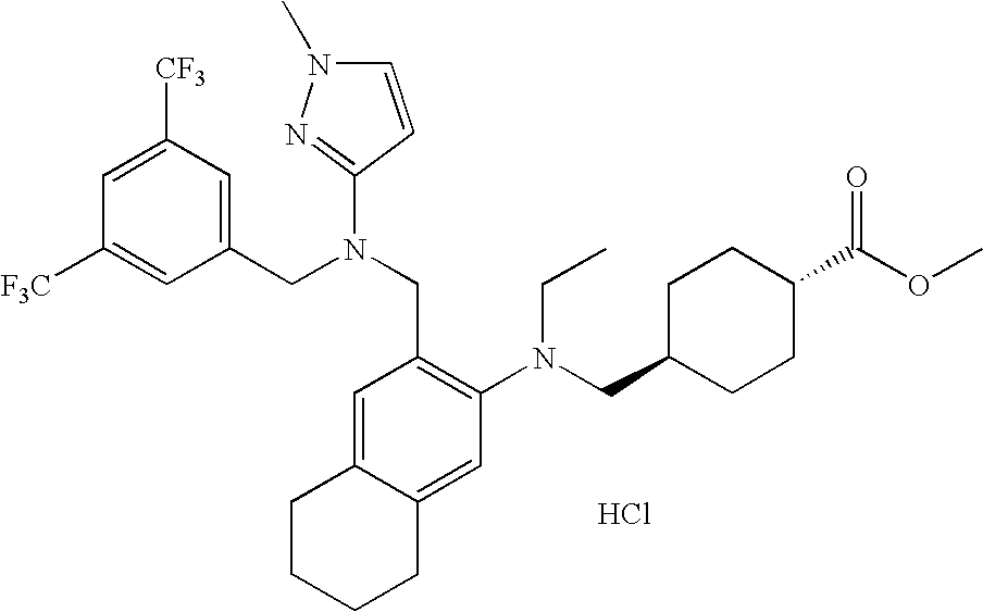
[F3C]C1=CC(CN(CC2=C(N(CC3CCC(C(OC)=O)CC3)CC)C=C3C(=C2)CCCC3)C2=NN(C)C=C2)=CC([CF3])=C1.Cl
